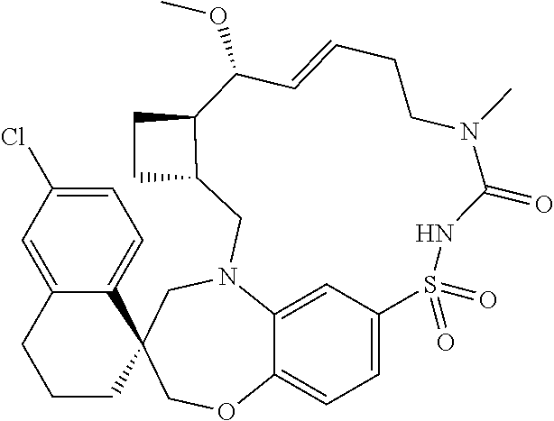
C12=CC=C3C(=C1)N(CC1(CO3)C3=CC=C(Cl)C=C3CCC1)CC1C(CC1)C(OC)C=CCCN(C)C(=O)NS2(=O)=O
